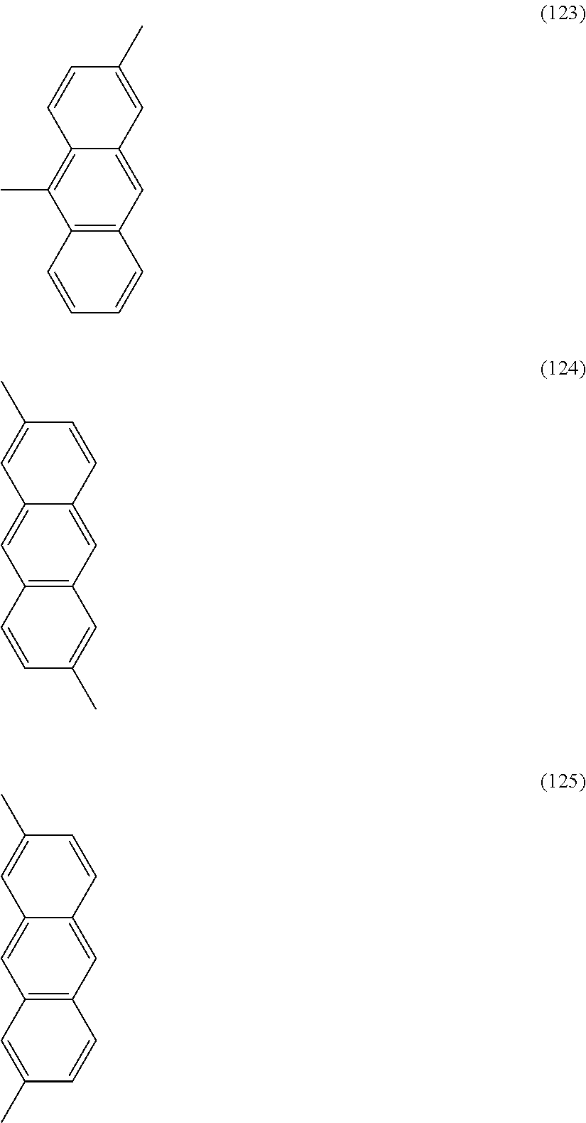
C12=C(C=C3C(=C1C)C=CC(C)=C3)C=CC=C2.C12=C(C=C3C(=C1)C=C(C)C=C3)C=C(C)C=C2.C12=C(C=C3C(=C1)C=C(C)C=C3)C=CC(C)=C2
